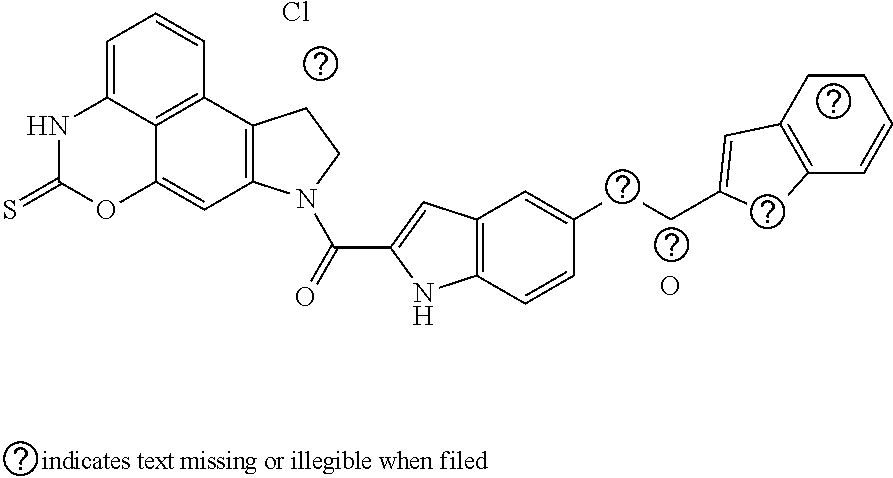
C1CC2=C(C=C1)CC(CCC1=CC3=C(C=C1)NC(C(=O)N1C4=C(C5=C6C(=CC=C5)NC(=S)OC6=C4)CC1)=C3)=C2.Cl.O
